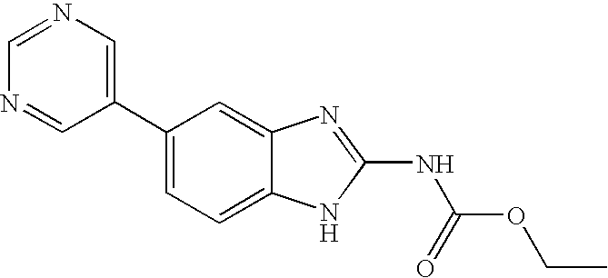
N1=CN=CC(C2=CC=C3C(=C2)N=C(NC(OCC)=O)N3)=C1
